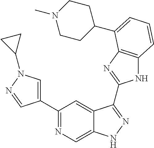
C1(C2=NC=C3C(=C2)C(C2=NC4=C(N2)C=CC=C4C2CCN(C)CC2)=NN3)=CN(C2CC2)N=C1
